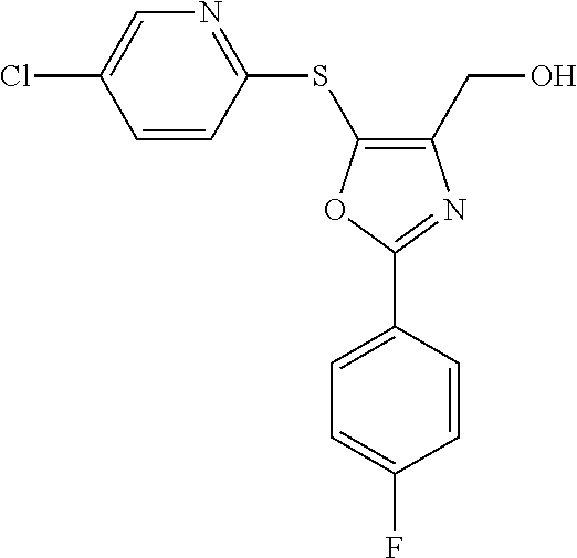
C1(CO)=C(SC2=NC=C(Cl)C=C2)OC(C2=CC=C(F)C=C2)=N1
